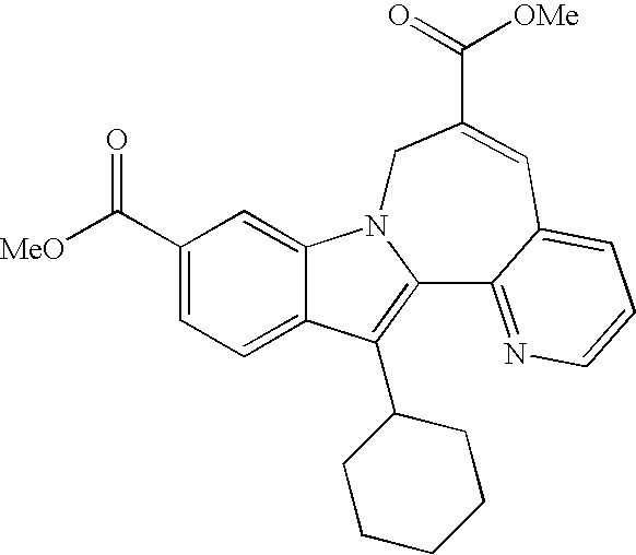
C12=CC=C(C([MeO])=O)C=C1N1C(=C2C2CCCCC2)C2=NC=CC=C2C=C(C(=O)[OMe])C1
